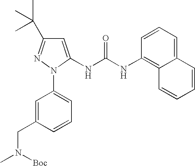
C1=C(CN([Boc])C)C=CC=C1N1C(NC(NC2=C3C(=CC=C2)C=CC=C3)=O)=CC(C(C)(C)C)=N1
